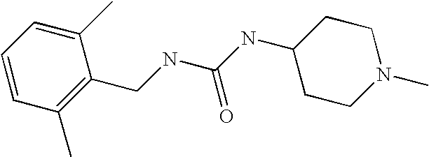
C(NC(NC1CCN(C)CC1)=O)C1=C(C)C=CC=C1C
